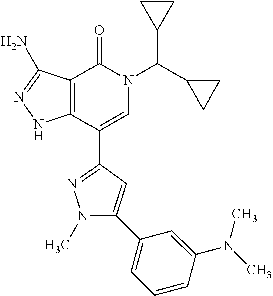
C12=C(C(C3=NN(C)C(C4=CC=CC(N(C)C)=C4)=C3)=CN(C(C3CC3)C3CC3)C1=O)NN=C2N
